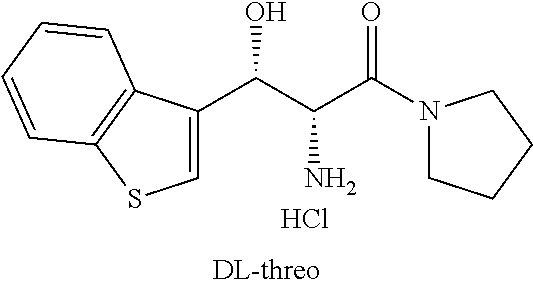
C(C(C(N1CCCC1)=O)N)(O)C1=CSC2=C1C=CC=C2.Cl
